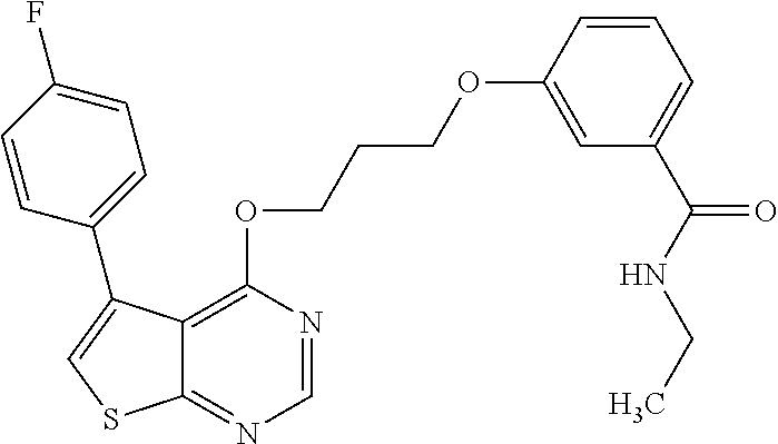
C12=C(OCCCOC3=CC(C(NCC)=O)=CC=C3)N=CN=C1SC=C2C1=CC=C(F)C=C1
